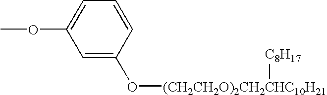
C1=C(O[(CH2CH2O)2CH2CHC10H21][C8H17])C=CC=C1OC
